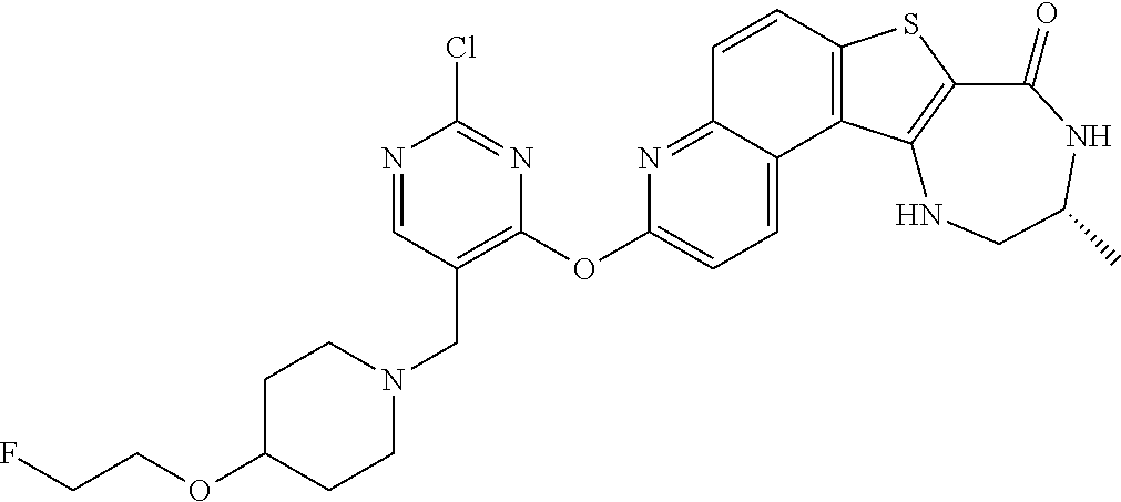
C1=CC2=C(C3=CC=C(OC4=C(CN5CCC(OCCF)CC5)C=NC(Cl)=N4)N=C13)C1=C(S2)C(=O)NC(C)CN1
